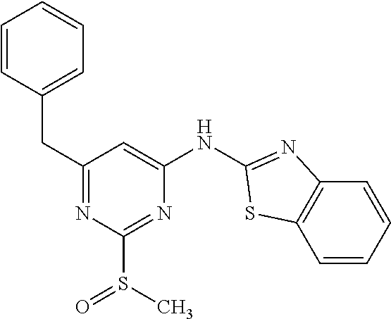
C1(CC2=CC=CC=C2)=NC(S(C)=O)=NC(NC2=NC3=C(C=CC=C3)S2)=C1
